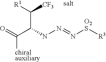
C(C([R1])[CF3])(NN=N[O2S][R3])C(=O)[chiralauxiliary]
